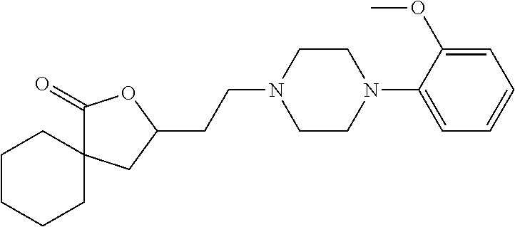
C1(=O)C2(CC(CCN3CCN(C4=CC=CC=C4OC)CC3)O1)CCCCC2
